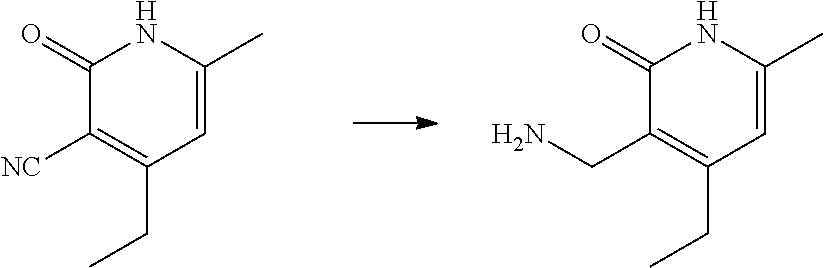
C1(=O)C([NC])=C(CC)C=C(C)N1.C1(=O)C(CN)=C(CC)C=C(C)N1
